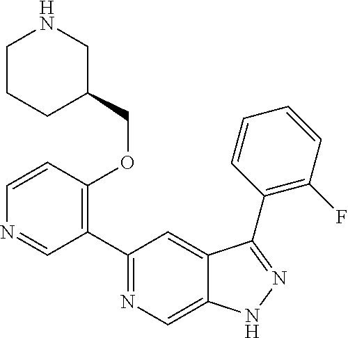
C1(C2=C(OCC3CNCCC3)C=CN=C2)=NC=C2C(=C1)C(C1=C(F)C=CC=C1)=NN2
